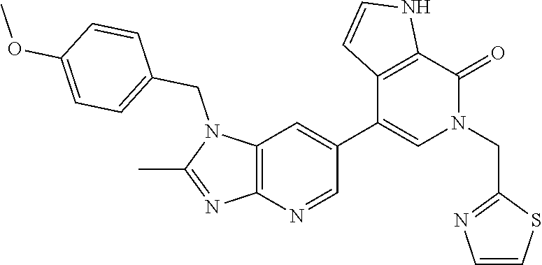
C1=CNC2=C1C(C1=CC3=C(N=C1)N=C(C)N3CC1=CC=C(OC)C=C1)=CN(CC1=NC=CS1)C2=O
